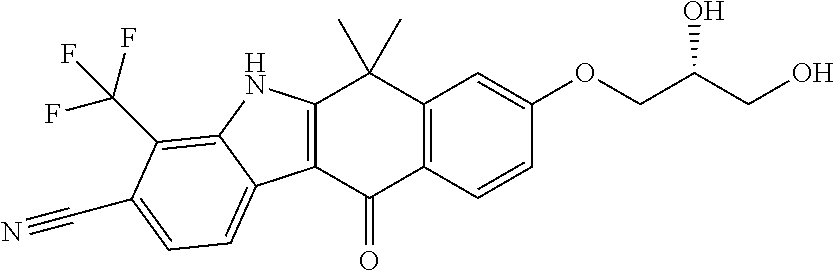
C12=C(C=CC(OCC(CO)O)=C1)C(=O)C1=C(C2(C)C)NC2=C(C(F)(F)F)C(C#N)=CC=C12
